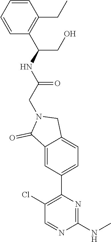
C1=CC=CC(C(NC(CN2C(=O)C3=CC(C4=C(Cl)C=NC(NC)=N4)=CC=C3C2)=O)CO)=C1CC
